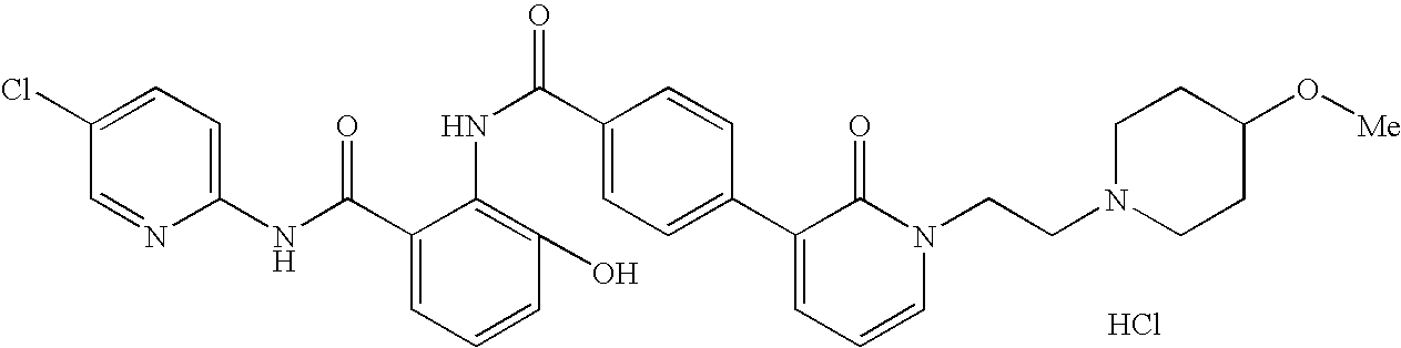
C1(NC(C2=CC=CC(O)=C2NC(C2=CC=C(C3=CC=CN(CCN4CCC(O[Me])CC4)C3=O)C=C2)=O)=O)=CC=C(Cl)C=N1.Cl
